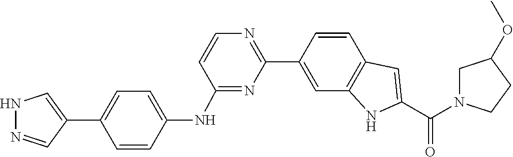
C1=CC2=C(NC(C(=O)N3CC(OC)CC3)=C2)C=C1C1=NC=CC(NC2=CC=C(C3=CNN=C3)C=C2)=N1
